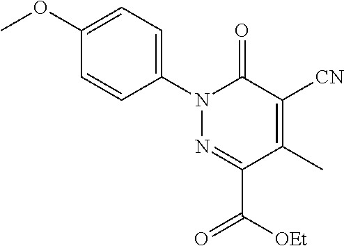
C1=C(OC)C=CC(N2N=C(C(=O)[OEt])C(C)=C([CN])C2=O)=C1
